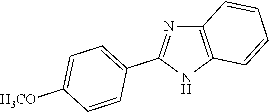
C12=C(NC(C3=CC=C([H3CO])C=C3)=N1)C=CC=C2
